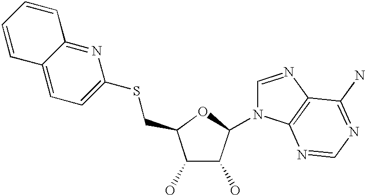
C1=NC2=C(N1C1C(O)C(O)C(CSC3=CC=C4C(=N3)C=CC=C4)O1)N=CN=C2N
